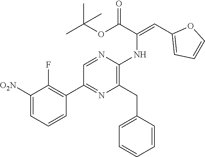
C1([O2N])=CC=CC(C2=NC(CC3=CC=CC=C3)=C(NC(=CC3=CC=CO3)C(OC(C)(C)C)=O)N=C2)=C1F
